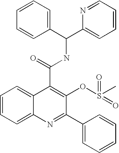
C12=CC=CC=C1N=C(C1=CC=CC=C1)C(OS(C)(=O)=O)=C2C(=O)NC(C1=CC=CC=N1)C1=CC=CC=C1
